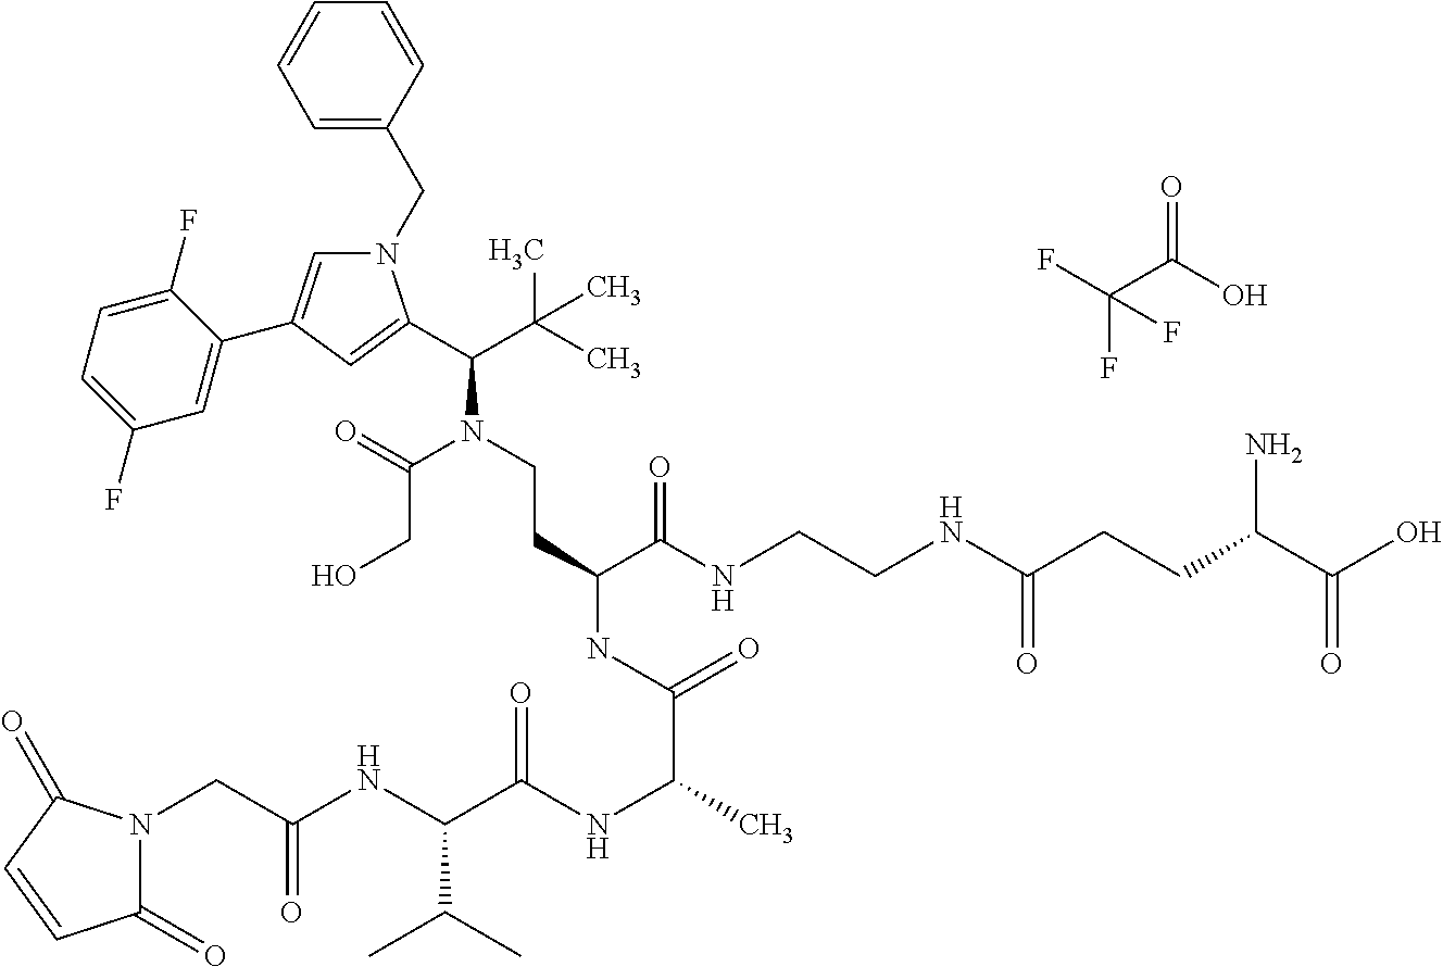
C1=C(CN2C=C(C3=CC(F)=CC=C3F)C=C2C(C(C)(C)C)N(CCC(NC(C(C)NC(C(NC(CN2C(=O)C=CC2=O)=O)C(C)C)=O)=O)C(NCCNC(=O)CCC(C(O)=O)N)=O)C(=O)CO)C=CC=C1.FC(F)(C(=O)O)F
